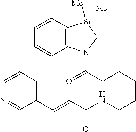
C(CCCCCNC(C=CC1=CC=CN=C1)=O)(N1C2=C([Si]([Me])([Me])C1)C=CC=C2)=O
